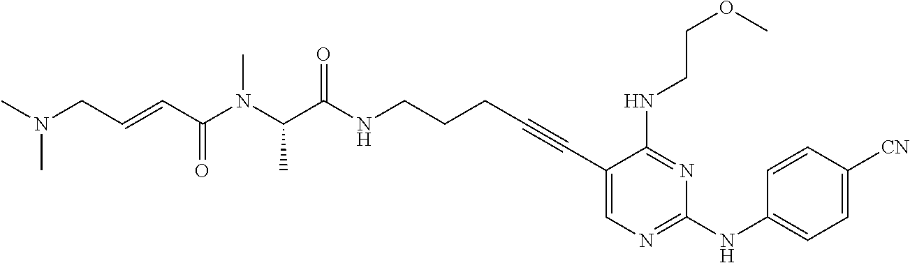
C1(C#CCCCNC(C(N(C(C=CCN(C)C)=O)C)C)=O)=CN=C(NC2=CC=C([CN])C=C2)N=C1NCCOC
